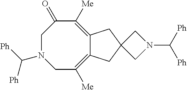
C1N(C([Ph])[Ph])CC([Me])=C2C(=C([Me])C1=O)CC1(C2)CN(C([Ph])[Ph])C1
